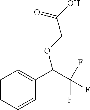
C1=CC(C(C(F)(F)F)OCC(O)=O)=CC=C1
